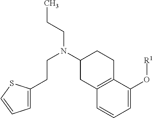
C(N(CCC)C1CC2=C(CC1)C(O[R1])=CC=C2)CC1=CC=CS1
